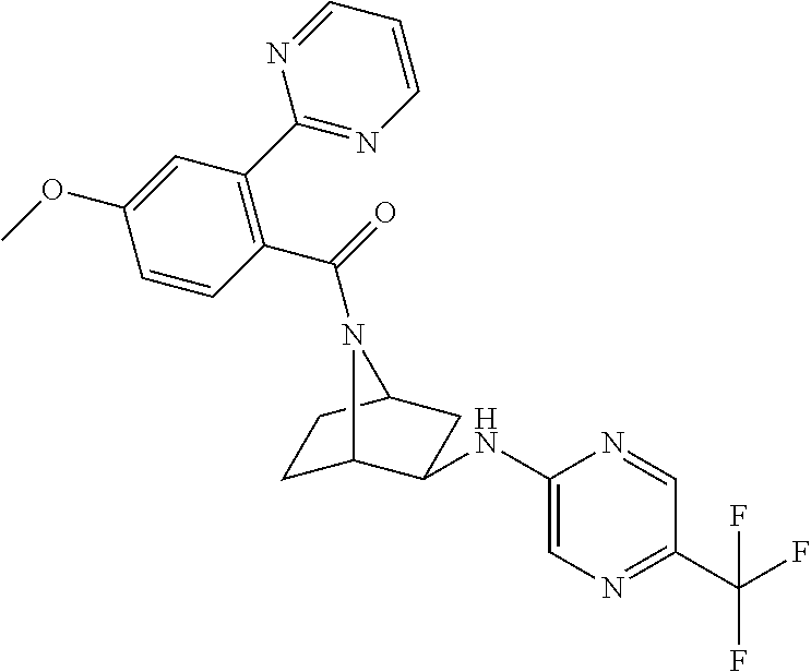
C1C2C(NC3=CN=C(C(F)(F)F)C=N3)CC(C1)N2C(=O)C1=C(C2=NC=CC=N2)C=C(OC)C=C1
